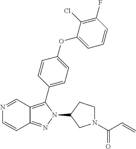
N1=CC2=C(C3=CC=C(OC4=CC=CC(F)=C4Cl)C=C3)N(C3CN(C(C=C)=O)CC3)N=C2C=C1
